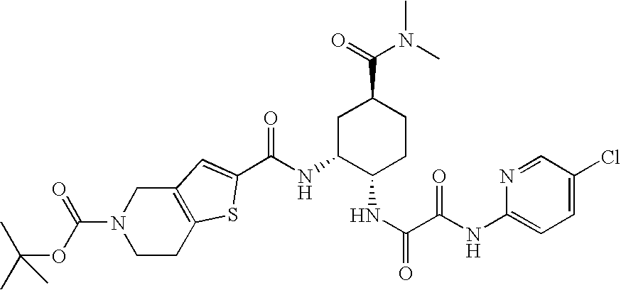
C1C(NC(=O)C2=CC3=C(CCN(C(OC(C)(C)C)=O)C3)S2)C(NC(C(NC2=CC=C(Cl)C=N2)=O)=O)CCC1C(=O)N(C)C
